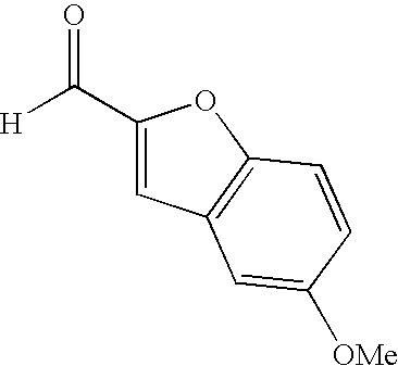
[H]C(C1=CC2=C(O1)C=CC([OMe])=C2)=O
